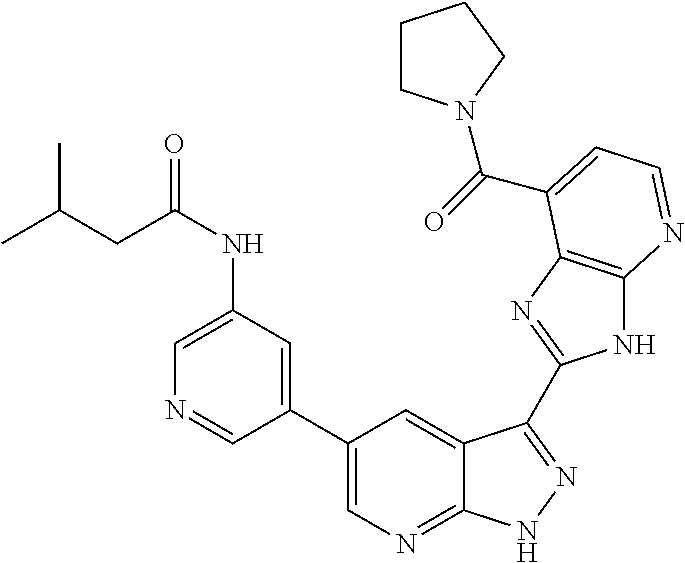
C1(C2=CN=C3C(=C2)C(C2=NC4=C(N2)N=CC=C4C(=O)N2CCCC2)=NN3)=CC(NC(CC(C)C)=O)=CN=C1
